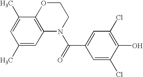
C1OC2=C(N(C(=O)C3=CC(Cl)=C(O)C(Cl)=C3)C1)C=C(C)C=C2C
